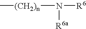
[(CH2)n](N([R6a])[R6])C
